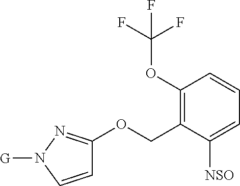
C1(OC(F)(F)F)=C(COC2=NN([G])C=C2)C([NSO])=CC=C1
